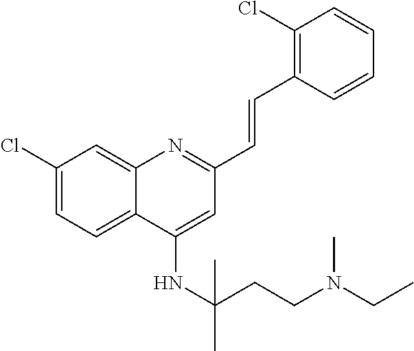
C1(Cl)=CC=C2C(=C1)N=C(C=CC1=C(Cl)C=CC=C1)C=C2NC(C)(CCN(CC)C)C
